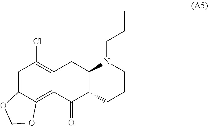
C1=C2C(=C3C(=C1Cl)CC1C(CCCN1CCC)C3=O)OCO2
